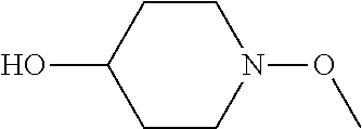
C1CC(O)CCN1OC
